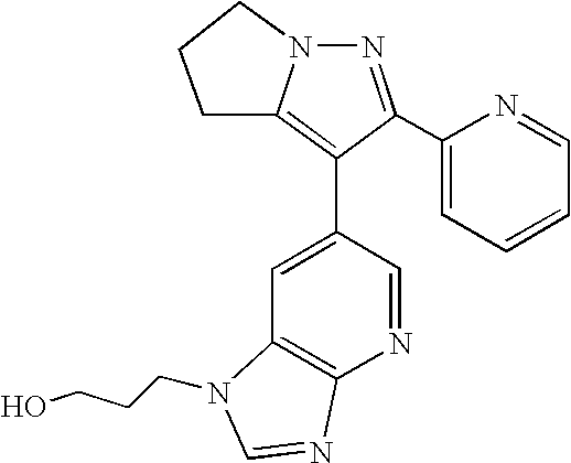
N1=C(C2=CC=CC=N2)C(C2=CC3=C(N=C2)N=CN3CCCO)=C2N1CCC2
